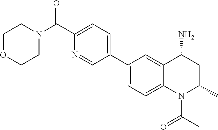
C1(C2=CC=C(C(=O)N3CCOCC3)N=C2)=CC=C2C(=C1)C(N)CC(C)N2C(=O)C
